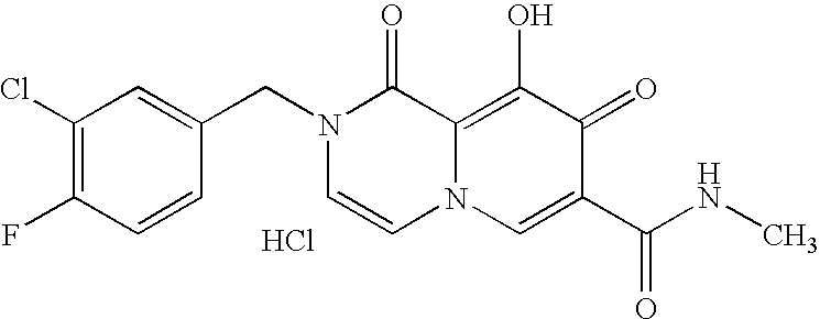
C1=C(CN2C=CN3C(=C(O)C(=O)C(C(NC)=O)=C3)C2=O)C=CC(F)=C1Cl.Cl
